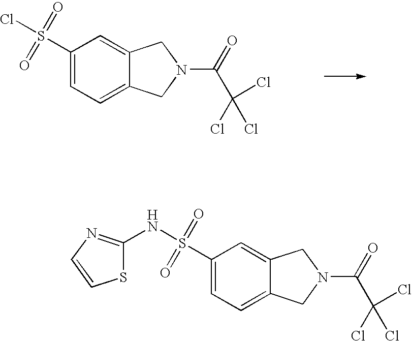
C1(S(=O)(Cl)=O)=CC=C2C(=C1)CN(C(=O)C(Cl)(Cl)Cl)C2.C1(S(=O)(NC2=NC=CS2)=O)=CC=C2C(=C1)CN(C(=O)C(Cl)(Cl)Cl)C2
